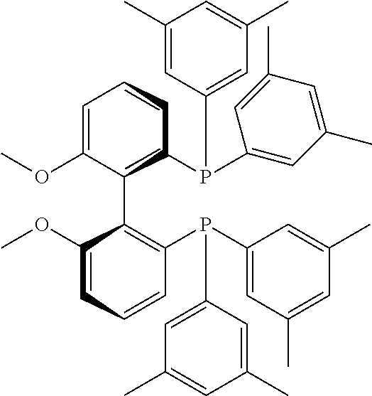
C1=C(OC)C(C2=C(P(C3=CC(C)=CC(C)=C3)C3=CC(C)=CC(C)=C3)C=CC=C2OC)C(P(C2=CC(C)=CC(C)=C2)C2=CC(C)=CC(C)=C2)CC1
